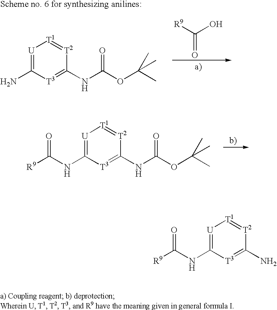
[R9]C(O)=O.[U]1=C(N)[T3]=C(NC(OC(C)(C)C)=O)[T2]=[T1]1.[U]1=C(NC([R9])=O)[T3]=C(NC(OC(C)(C)C)=O)[T2]=[T1]1.[U]1=C(NC([R9])=O)[T3]=C(N)[T2]=[T1]1
